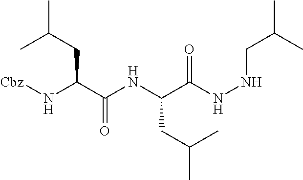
[Cbz]NC(C(NC(C(NNCC(C)C)=O)CC(C)C)=O)CC(C)C
